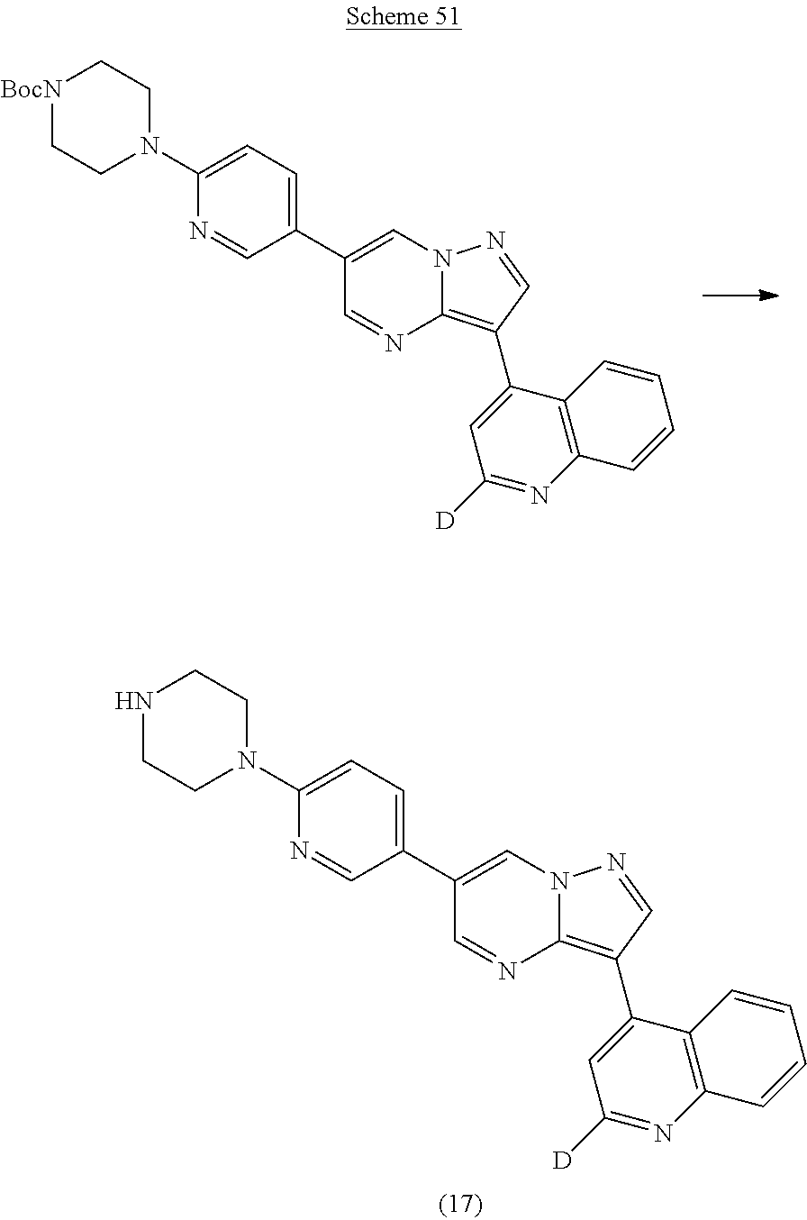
C1(C2=CC=C(N3CC[BocN]CC3)N=C2)=CN2C(=C(C3=CC([D])=NC4=C3C=CC=C4)C=N2)N=C1.C1(C2=CC=C(N3CCNCC3)N=C2)=CN2C(=C(C3=CC([D])=NC4=C3C=CC=C4)C=N2)N=C1
